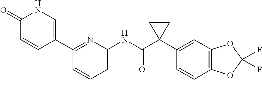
C1(=O)C=CC(C2=NC(NC(C3(C4=CC5=C(C=C4)OC(F)(F)O5)CC3)=O)=CC(C)=C2)=CN1
